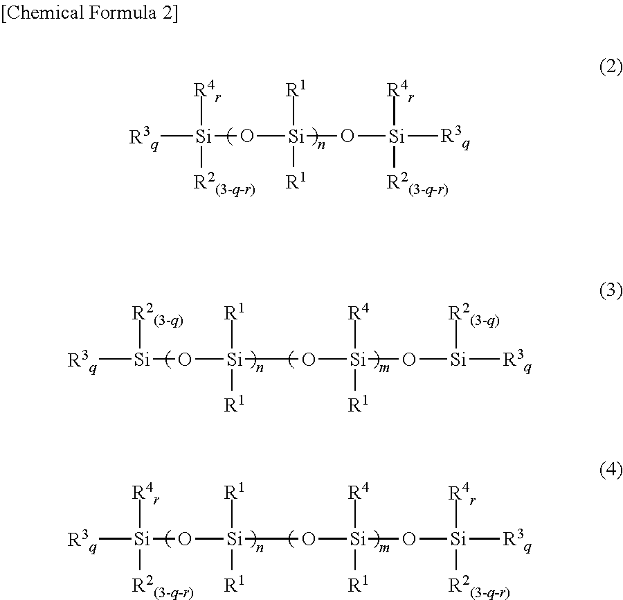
[R3q][Si]([R2(3-q-r)])([R4r])O[Si]([R1])([R1])O[Si]([R4r])([R2(3-q-r)])[R3q].[R3q][Si]([R2(3-q)])O[Si]([R1])([R1])O[Si]([R4])([R1])O[Si]([R3q])[R2(3-q)].[R3q][Si]([R4r])(O[Si]([R1])([R1])O[Si]([R4])([R1])O[Si]([R3q])([R4r])[R2(3-q-r)])[R2(3-q-r)]
